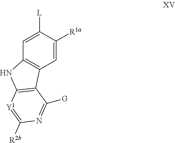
C1=C([L])C([R1a])=CC2=C1NC1=C2C([G])=NC([R2b])=[Y1]1
